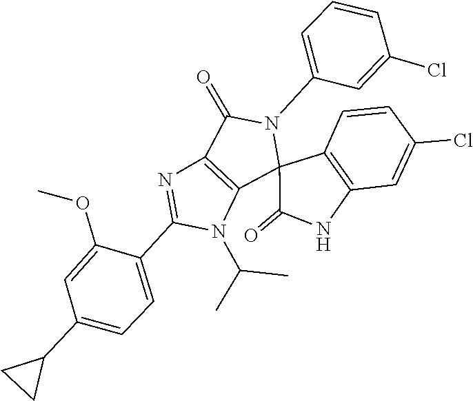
C1(C2=CC=C(C3CC3)C=C2OC)=NC2=C(N1C(C)C)C1(N(C3=CC=CC(Cl)=C3)C2=O)C2=C(C=C(Cl)C=C2)NC1=O
